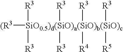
[(R3][SiO0.5)d(SiO)a(SiO)b(SiO)c]([R3])([R5])([R3])([R4])([R3])([R3])([R3])[R3]
